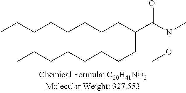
CCCCCCCCC(C(N(C)OC)=O)CCCCCCCC
